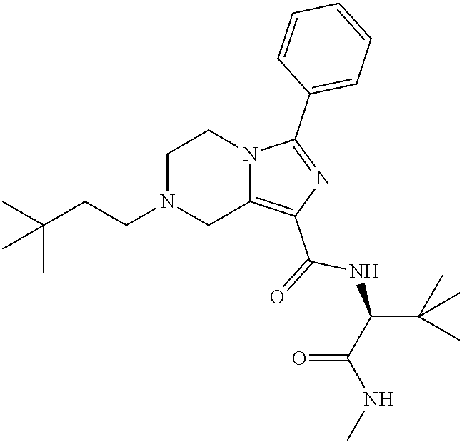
C1N(CCC(C)(C)C)CC2=C(C(=O)NC(C(=O)NC)C(C)(C)C)N=C(C3=CC=CC=C3)N2C1
